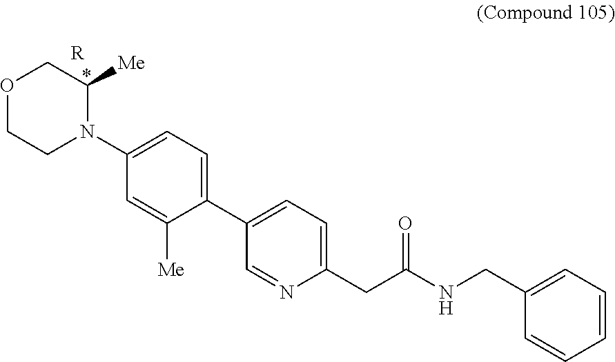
C1(C2=CC=C(CC(NCC3=CC=CC=C3)=O)N=C2)=CC=C(N2C([Me])COCC2)C=C1[Me].[R]
